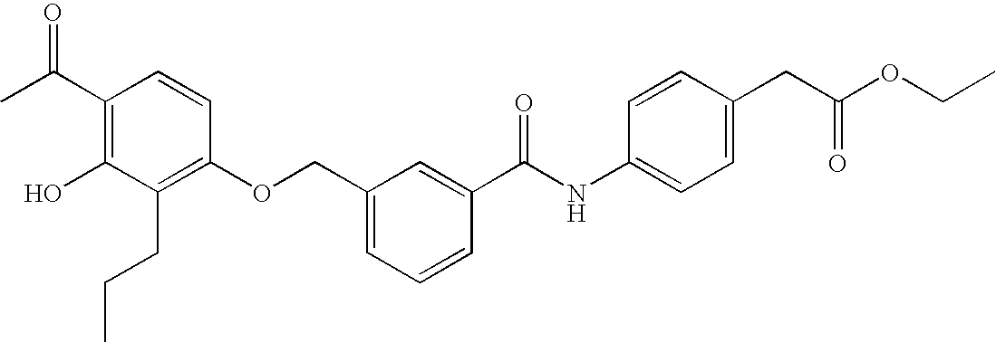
C1(C(C)=O)=C(O)C(CCC)=C(OCC2=CC=CC(C(NC3=CC=C(CC(=O)OCC)C=C3)=O)=C2)C=C1
